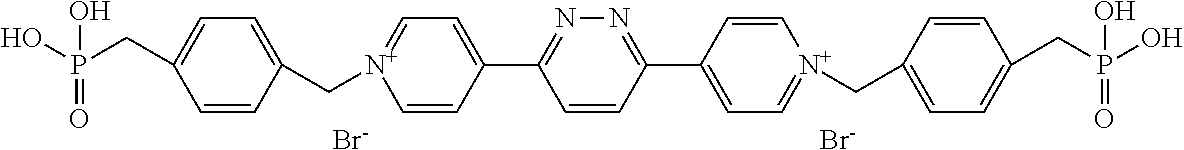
[Br-].[Br-].C1=CC(C2=NN=C(C3=CC=[N+](CC4=CC=C(CP(O)(=O)O)C=C4)C=C3)C=C2)=CC=[N+]1CC1=CC=C(CP(O)(=O)O)C=C1
